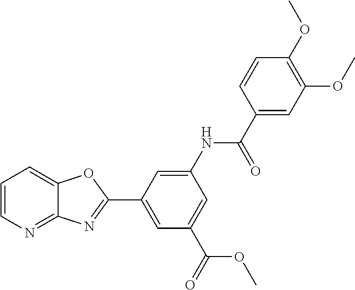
C1=CN=C2C(=C1)OC(C1=CC(C(OC)=O)=CC(NC(=O)C3=CC(OC)=C(OC)C=C3)=C1)=N2
